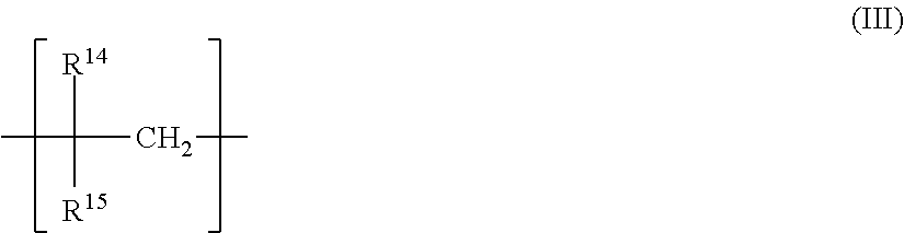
[R15]C(C)(CC)[R14]
